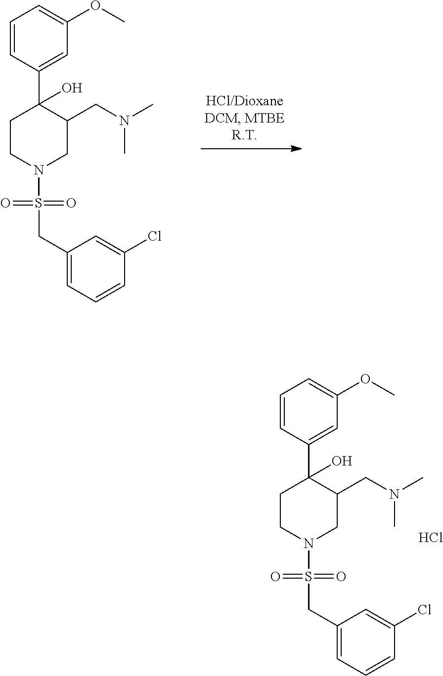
C1(CS(=O)(=O)N2CC(CN(C)C)C(C3=CC(OC)=CC=C3)(O)CC2)=CC=CC(Cl)=C1.C1(CS(=O)(=O)N2CCC(C3=CC(OC)=CC=C3)(O)C(CN(C)C)C2)=CC=CC(Cl)=C1.Cl
